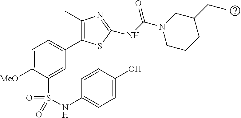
C1=C([MeO])C(S(=O)(=O)NC2=CC=C(O)C=C2)=CC(C2=C(C)N=C(NC(N3CCCC(CC)C3)=O)S2)=C1
